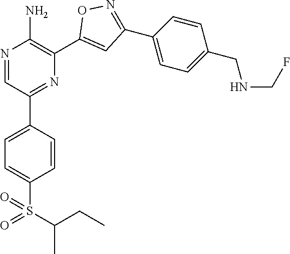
N1=CC(C2=CC=C(S(=O)(C(C)CC)=O)C=C2)=NC(C2=CC(C3=CC=C(CNCF)C=C3)=NO2)=C1N
